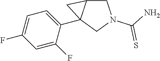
C1=C(F)C(C23C(CN(C(=S)N)C2)C3)=CC=C1F
